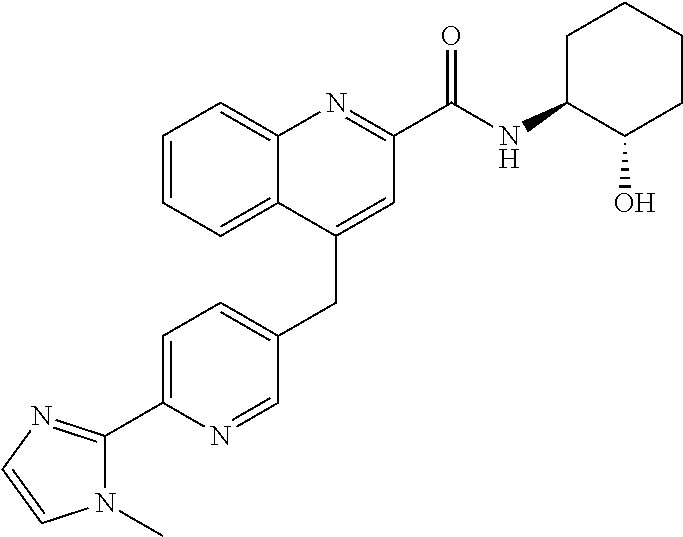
C1=C(C2=NC=CN2C)N=CC(CC2=CC(C(NC3C(O)CCCC3)=O)=NC3=CC=CC=C23)=C1
